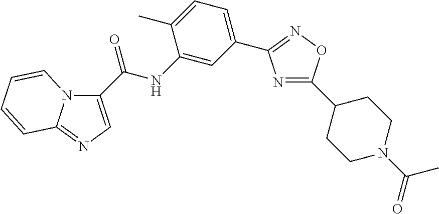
C1(C(NC2=CC(C3=NOC(C4CCN(C(C)=O)CC4)=N3)=CC=C2C)=O)=CN=C2N1C=CC=C2
